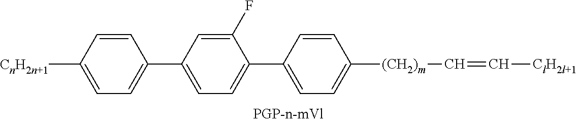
C1([CnH2n+1])=CC=C(C2=CC=C(C3=CC=C([(CH2)m]C=C[ClH2l+1])C=C3)C(F)=C2)C=C1
